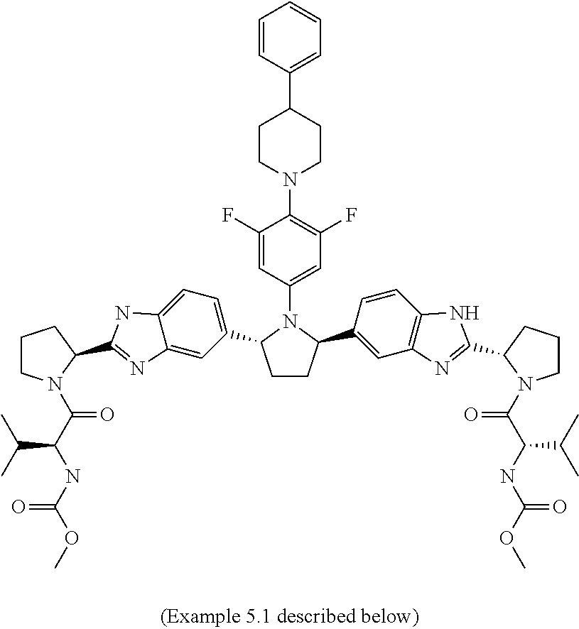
C(C(C)C)(C(=O)N1CCCC1C1=NC2=CC(C3CCC(C4=CC5=C(C=C4)NC(C4CCCN4C(=O)C(C(C)C)NC(=O)OC)=N5)N3C3=CC(F)=C(N4CCC(C5=CC=CC=C5)CC4)C(F)=C3)=CC=C2N1)NC(OC)=O
